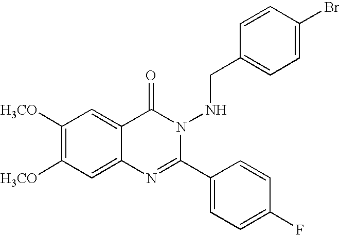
C1([H3CO])=C([H3CO])C=C2C(=C1)C(=O)N(NCC1=CC=C(Br)C=C1)C(C1=CC=C(F)C=C1)=N2
